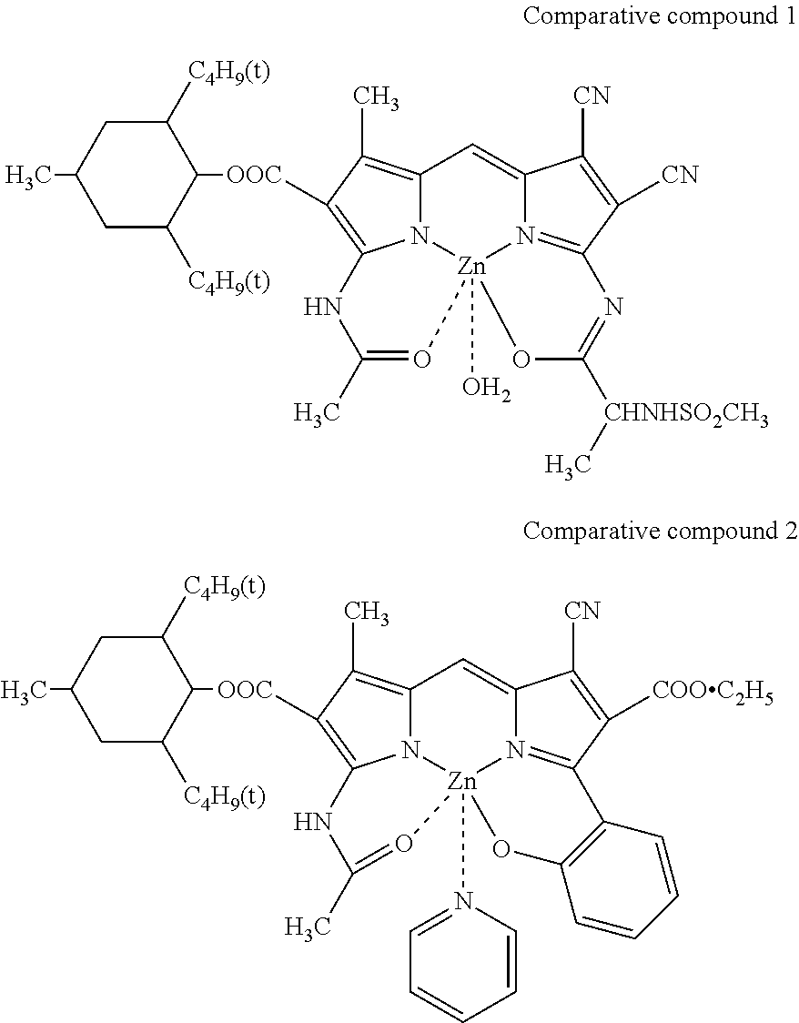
C1C([C4H9(t)])C([OOC]C2=C3N4C(=C2C)C=C2N5=C(C([COOC2H5])=C2[CN])C2=C(C=CC=C2)O[Zn]45(N2=CC=CC=C2)O=C(C)N3)C([C4H9(t)])CC1C.C1C([C4H9(t)])C([OOC]C2=C3N4C(=C2C)C=C2N5=C(C([CN])=C2[CN])N=C([CHNHSO2CH3]C)O[Zn]45(O)O=C(C)N3)C([C4H9(t)])CC1C
